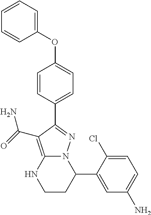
C1=C(Cl)C(C2N3C(=C(C(=O)N)C(C4=CC=C(OC5=CC=CC=C5)C=C4)=N3)NCC2)=CC(N)=C1
